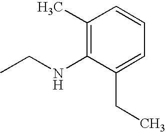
CCNC1=C(C)C=CC=C1CC
